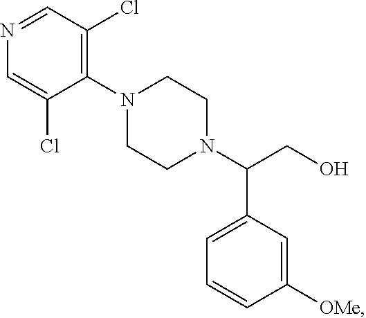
C1(N2CCN(C(CO)C3=CC=CC([OMe])=C3)CC2)=C(Cl)C=NC=C1Cl
